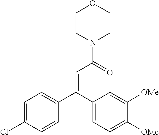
C1CN(C(=O)C=C(C2=CC=C(Cl)C=C2)C2=CC=C([OMe])C([OMe])=C2)CCO1
